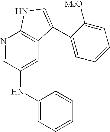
C1=C(NC2=CC3=C(N=C2)NC=C3C2=CC=CC=C2[MeO])C=CC=C1
